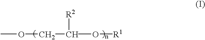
COCC(O[R1])[R2]
